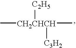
C[CH2CHCH]([C3H2])(C)[C2H5]
